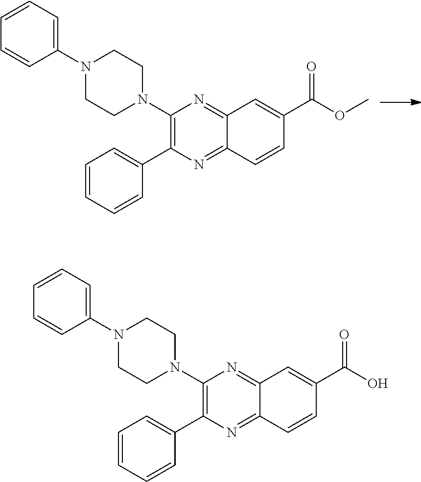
C1(N2CCN(C3=CC=CC=C3)CC2)=C(C2=CC=CC=C2)N=C2C(=N1)C=C(C(OC)=O)C=C2.C1(N2CCN(C3=CC=CC=C3)CC2)=C(C2=CC=CC=C2)N=C2C(=N1)C=C(C(O)=O)C=C2
